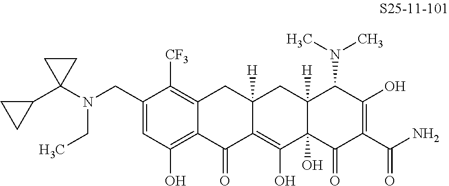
C1(N(CC)CC2=CC(O)=C3C(=C2[CF3])CC2([H])C(=C(O)C4(O)C([H])(C2)C(N(C)C)C(O)=C(C(N)=O)C4=O)C3=O)(C2CC2)CC1
